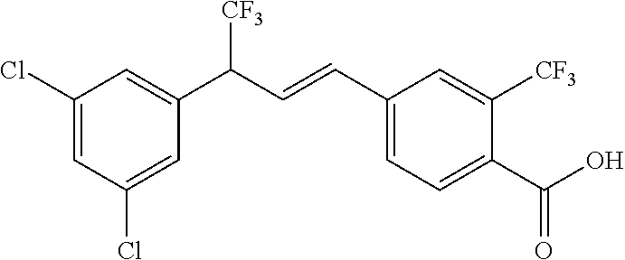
C1(Cl)=CC(Cl)=CC(C(C=CC2=CC=C(C(O)=O)C([CF3])=C2)[CF3])=C1
